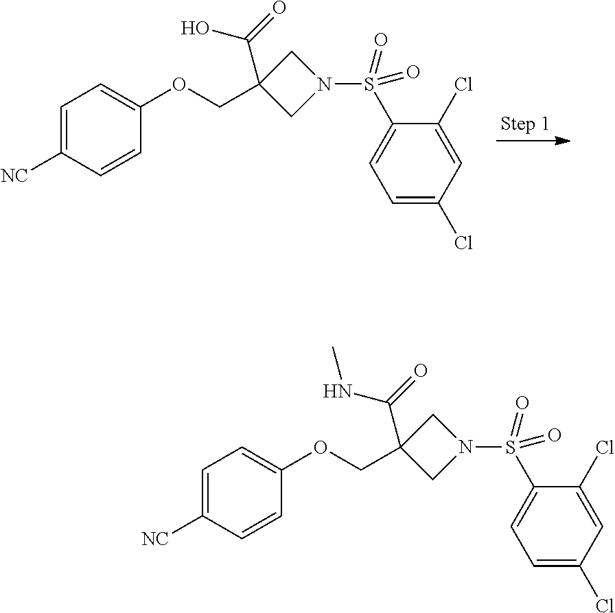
C1=C([NC])C=CC(OCC2(C(=O)O)CN(S(C3=CC=C(Cl)C=C3Cl)(=O)=O)C2)=C1.C1=C([NC])C=CC(OCC2(C(NC)=O)CN(S(C3=CC=C(Cl)C=C3Cl)(=O)=O)C2)=C1
